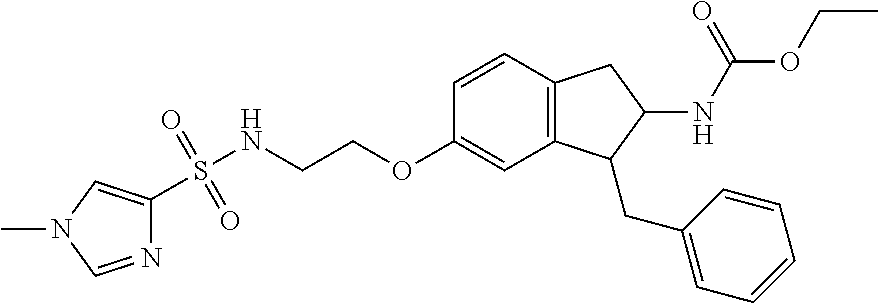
C1=CC(OCCNS(=O)(=O)C2=CN(C)C=N2)=CC2=C1CC(NC(OCC)=O)C2CC1=CC=CC=C1
